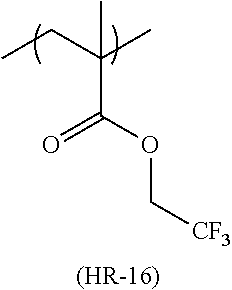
CCC(C)(C)C(OC[CF3])=O.[(HR-16)]
